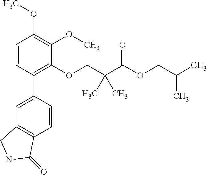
C1=CC(C2=CC3=C(C=C2)C(=O)NC3)=C(OCC(C(OCC(C)C)=O)(C)C)C(OC)=C1OC
